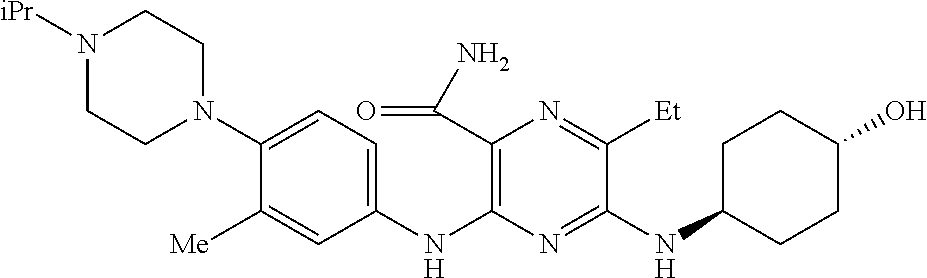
C1(NC2=C(C(N)=O)N=C([Et])C(NC3CCC(O)CC3)=N2)=CC=C(N2CCN([iPr])CC2)C([Me])=C1
